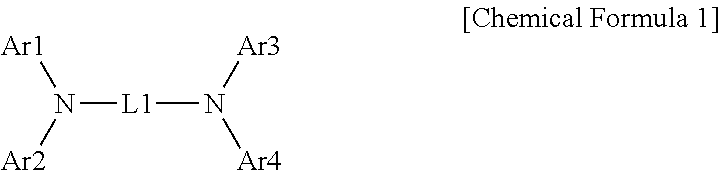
N([L1]N([Ar4])[Ar3])([Ar2])[Ar1]
